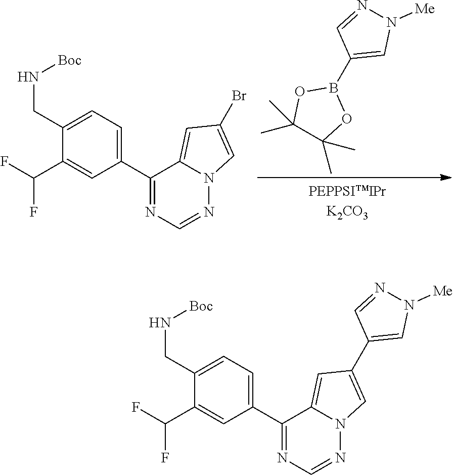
C1=NN([Me])C=C1B1OC(C)(C)C(C)(C)O1.C1(C(F)F)=CC(C2=NC=NN3C2=CC(Br)=C3)=CC=C1CN[Boc].N12N=CN=C(C3=CC=C(CN[Boc])C(C(F)F)=C3)C1=CC(C1=CN([Me])N=C1)=C2
